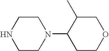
C1CN(C2CCOCC2C)CCN1
